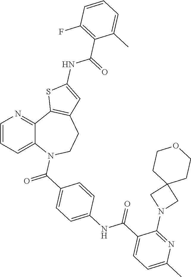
C12=CC=CN=C1C1=C(CCN2C(C2=CC=C(NC(C3=CC=C(C)N=C3N3CC4(C3)CCOCC4)=O)C=C2)=O)C=C(NC(C2=C(F)C=CC=C2C)=O)S1
